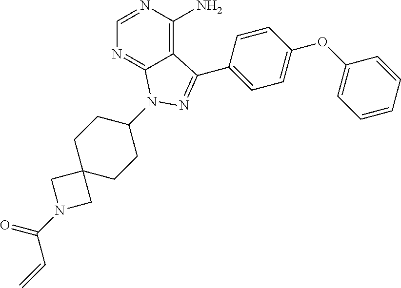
C12=C(N)N=CN=C1N(C1CCC3(CC1)CN(C(C=C)=O)C3)N=C2C1=CC=C(OC2=CC=CC=C2)C=C1
